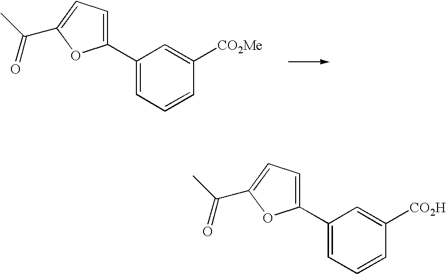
C1(C2=CC=C(C(C)=O)O2)=CC=CC([CO2Me])=C1.C1(C2=CC=C(C(C)=O)O2)=CC=CC([CO2H])=C1
